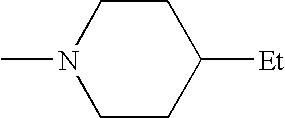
CN1CCC([Et])CC1
